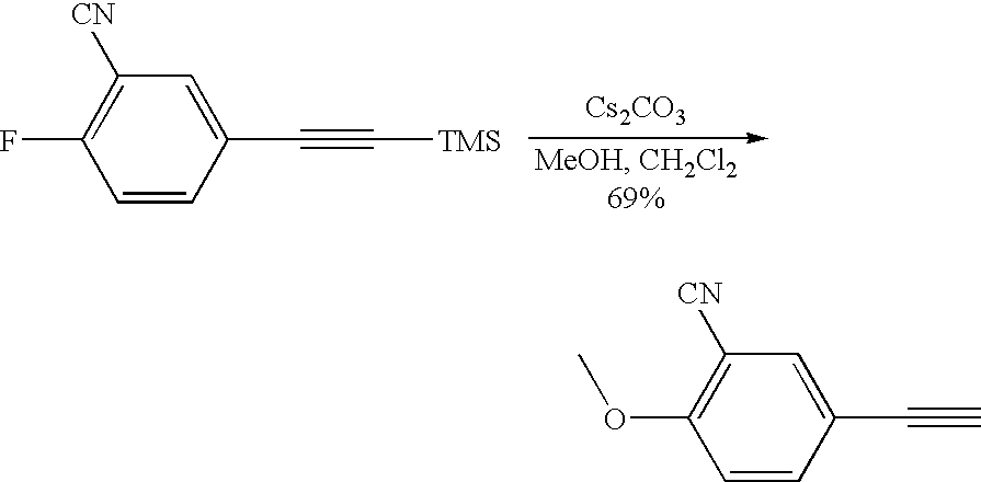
C1=CC(C#C[TMS])=CC([CN])=C1F.[Cs2CO3].C1=CC(C#C)=CC([CN])=C1OC
